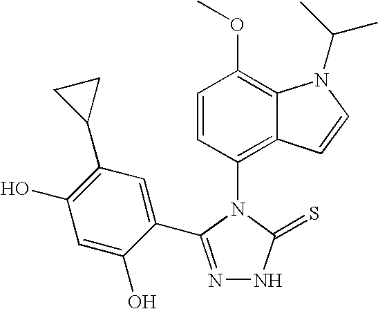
N1=C(C2=CC(C3CC3)=C(O)C=C2O)N(C2=C3C(=C(OC)C=C2)N(C(C)C)C=C3)C(=S)N1
